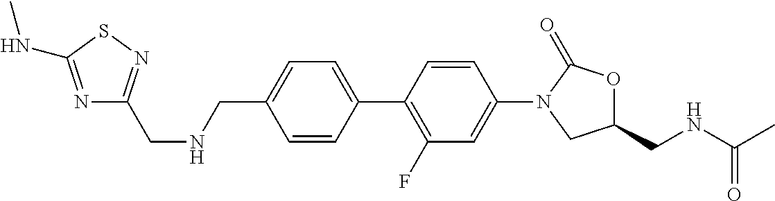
C1=CC(C2=C(F)C=C(N3CC(CNC(C)=O)OC3=O)C=C2)=CC=C1CNCC1=NSC(NC)=N1
